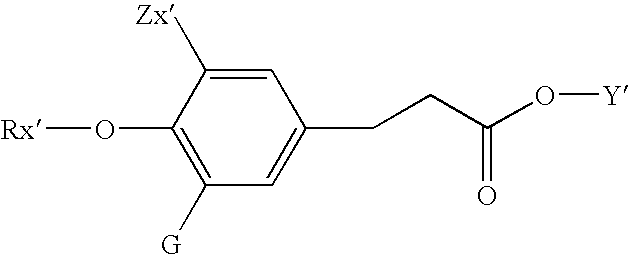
C1(O[Rx])=C([G])C=C(CCC(O[Y])=O)C=C1[Zx]
